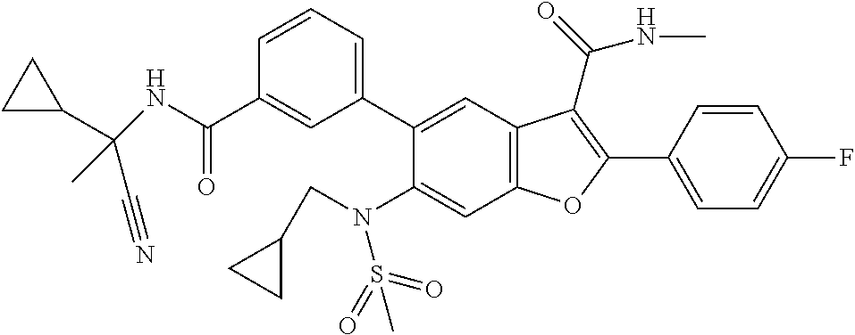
C1=CC=C(C2=CC3=C(C=C2N(S(=O)(=O)C)CC2CC2)OC(C2=CC=C(F)C=C2)=C3C(=O)NC)C=C1C(NC(C)(C#N)C1CC1)=O
